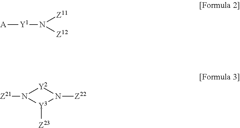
[A][Y1]N([Z12])[Z11].[Z21]N1[Y3]([Z23])N([Z22])[Y2]1
